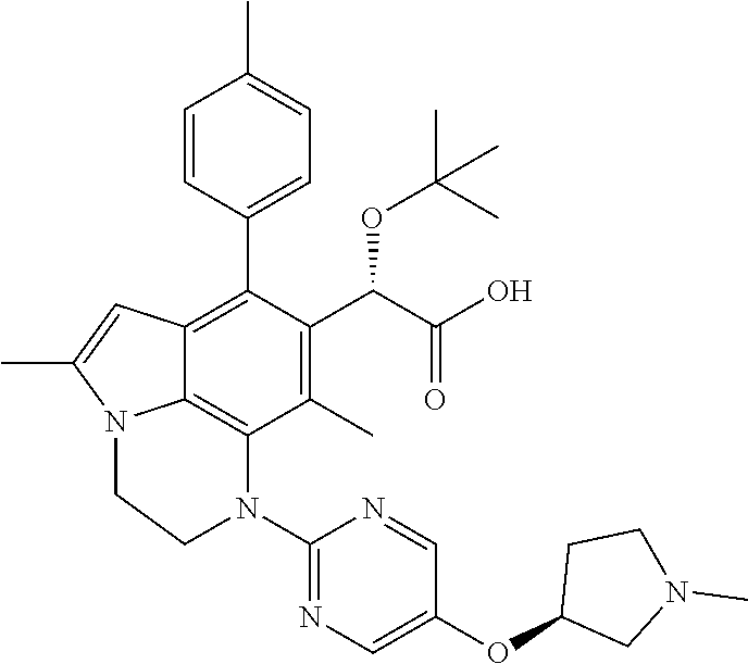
C1=CC(C2=C3C4=C(C(C)=C2C(C(O)=O)OC(C)(C)C)N(C2=NC=C(OC5CN(C)CC5)C=N2)CCN4C(C)=C3)=CC=C1C
